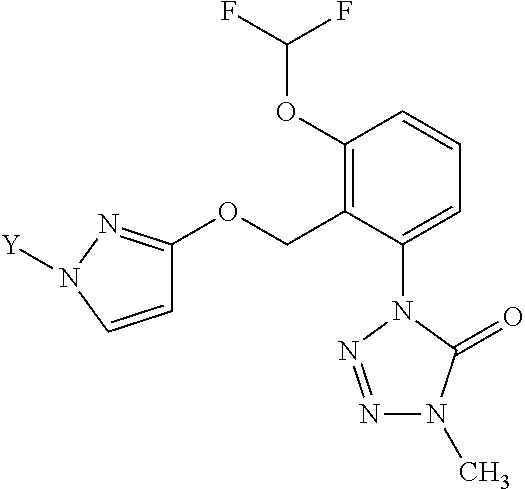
C1=C(N2N=NN(C)C2=O)C(COC2=NN([Y])C=C2)=C(OC(F)F)C=C1
